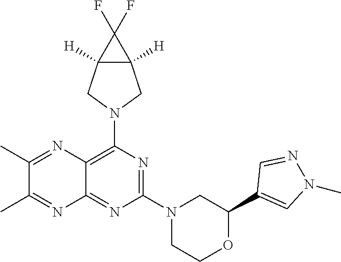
N1=C(N2CC(C3=CN(C)N=C3)OCC2)N=C2C(=C1N1CC3([H])C([H])(C1)C3(F)F)N=C(C)C(C)=N2
